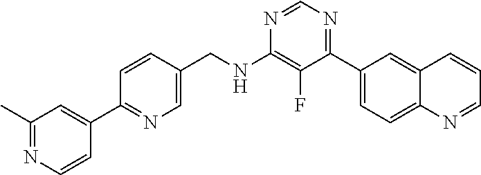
N1=CN=C(C2=CC=C3C(=C2)C=CC=N3)C(F)=C1NCC1=CN=C(C2=CC(C)=NC=C2)C=C1
